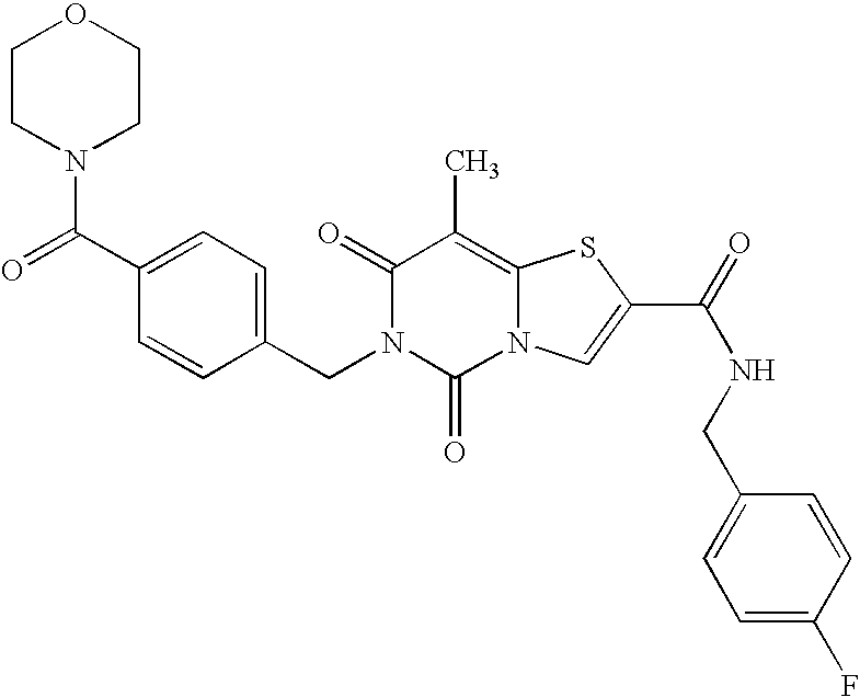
C1(=O)N(CC2=CC=C(C(=O)N3CCOCC3)C=C2)C(=O)N2C(=C1C)SC(C(=O)NCC1=CC=C(F)C=C1)=C2
